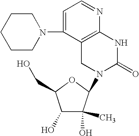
C12=C(NC(=O)N(C3C(C)(O)C(O)C(CO)O3)C1)N=CC=C2N1CCCCC1
